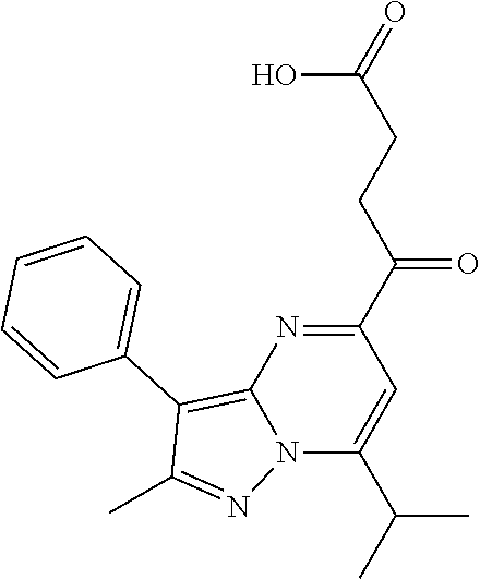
N12C(C(C)C)=CC(C(CCC(O)=O)=O)=NC1=C(C1=CC=CC=C1)C(C)=N2
